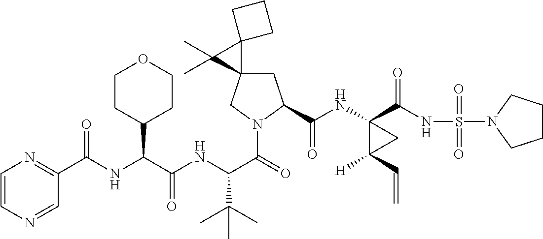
C1C2(CN(C(=O)C(NC(C(NC(=O)C3=NC=CN=C3)C3CCOCC3)=O)C(C)(C)C)C1C(NC1(C(NS(N3CCCC3)(=O)=O)=O)C([H])(C=C)C1)=O)C1(C2(C)C)CCC1
